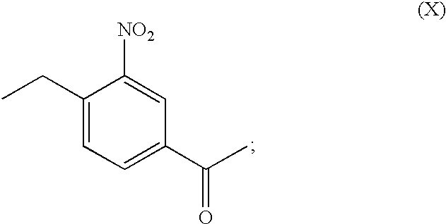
C1(CC)=CC=C(C(C)=O)C=C1[NO2]
